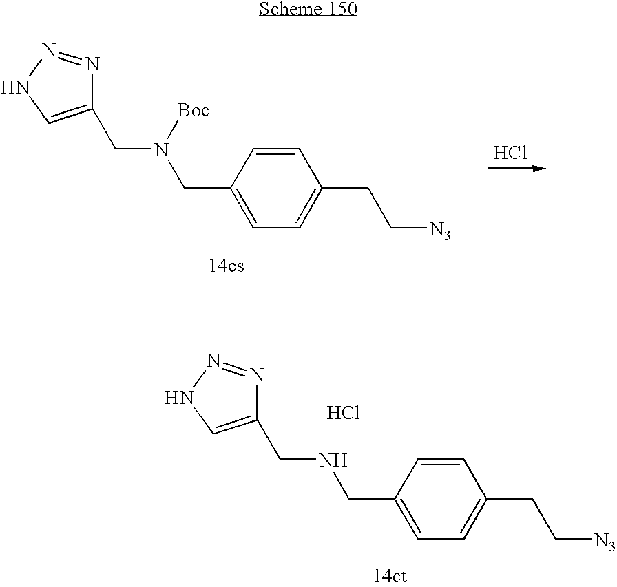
C1(CNCC2=CC=C(CC[N3])C=C2)=CNN=N1.Cl.C1(CN(CC2=CC=C(CC[N3])C=C2)[Boc])=CNN=N1.Cl
